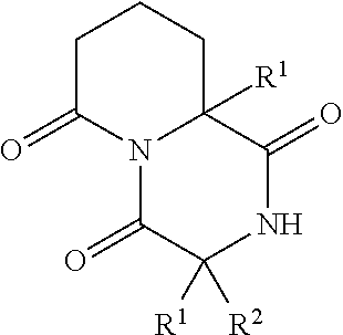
N12C(=O)C([R2])([R1])NC(=O)C1([R1])CCCC2=O
